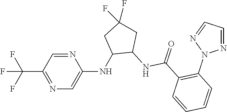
N1=CC(C(F)(F)F)=NC=C1NC1C(NC(C2=C(N3N=CC=N3)C=CC=C2)=O)CC(F)(F)C1
